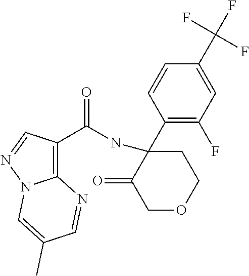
C12=C(C(NC3(C4=C(F)C=C(C(F)(F)F)C=C4)C(=O)COCC3)=O)C=NN1C=C(C)C=N2
